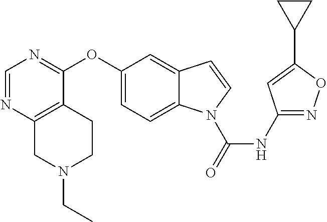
C1(OC2=NC=NC3=C2CCN(CC)C3)=CC=C2C(=C1)C=CN2C(NC1=NOC(C2CC2)=C1)=O
